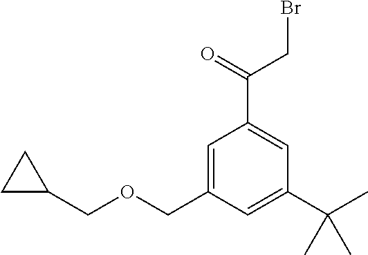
C1=C(COCC2CC2)C=C(C(C)(C)C)C=C1C(=O)CBr
